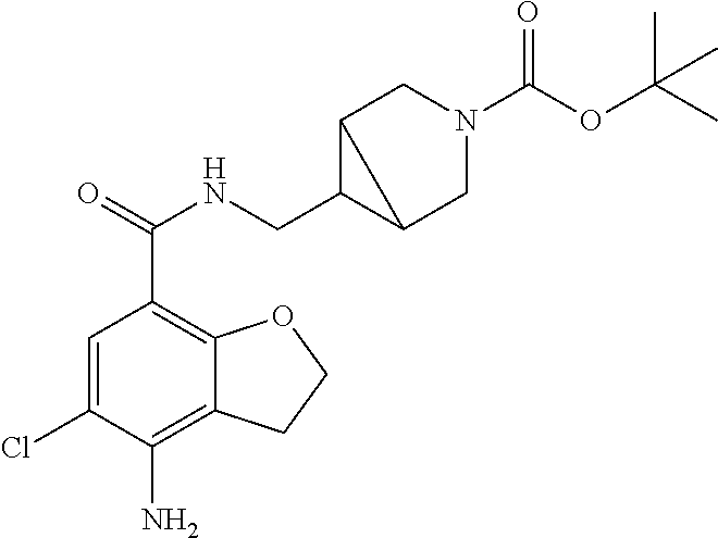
C1=C(Cl)C(N)=C2C(=C1C(NCC1C3CN(C(OC(C)(C)C)=O)CC13)=O)OCC2
